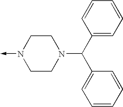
N1(->C)CCN(C(C2=CC=CC=C2)C2=CC=CC=C2)CC1
